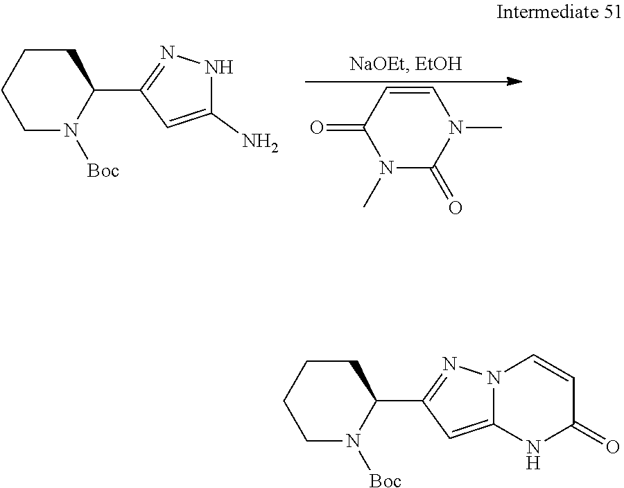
N1(C)C(=O)N(C)C=CC1=O.C1N([Boc])C(C2=NNC(N)=C2)CCC1.C1N([Boc])C(C2=NN3C(=C2)NC(=O)C=C3)CCC1
